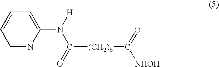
C1=NC(N([H])C(=O)[(CH2)6]C([NHOH])=O)=CC=C1
